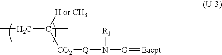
CCC([H or CH3])(C)[CO2][Q]N([R1])[G]=[Eacpt]
